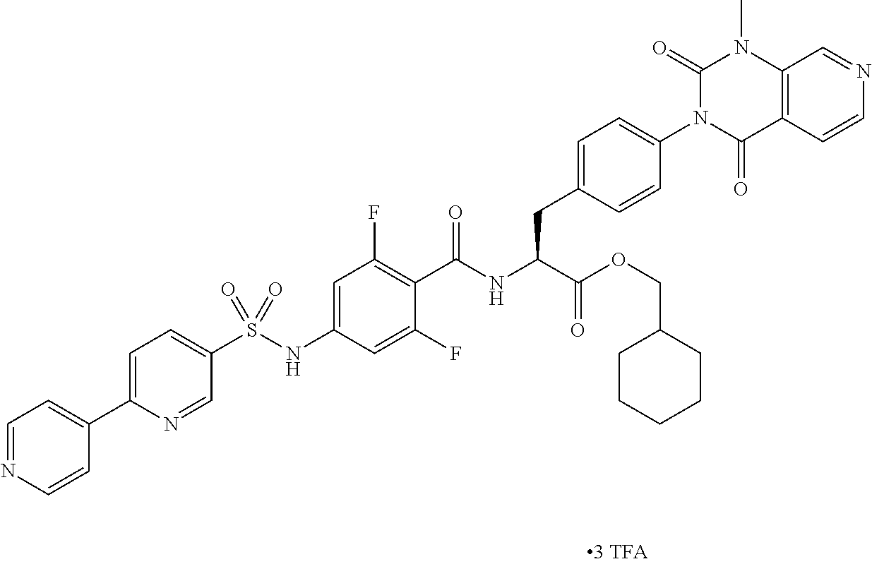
C12=C(C=CN=C1)C(=O)N(C1=CC=C(CC(C(=O)OCC3CCCCC3)NC(=O)C3=C(F)C=C(NS(C4=CC=C(C5=CC=NC=C5)N=C4)(=O)=O)C=C3F)C=C1)C(=O)N2C
